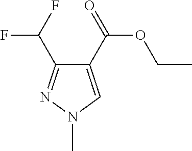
C1(C(=O)OCC)=CN(C)N=C1C(F)F
